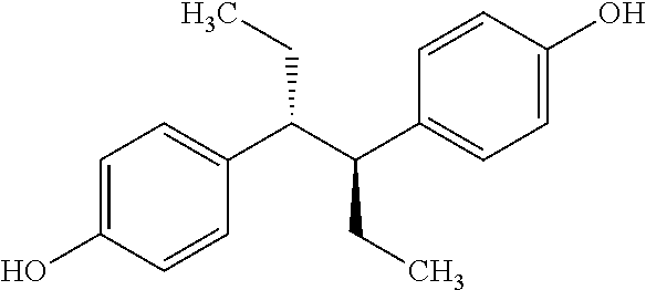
C1=C(O)C=CC(C(C(C2=CC=C(O)C=C2)CC)CC)=C1
